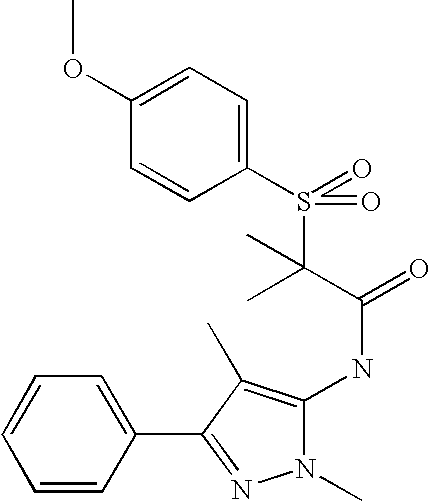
C1(OC)=CC=C(S(=O)(C(C(=O)NC2=C(C)C(C3=CC=CC=C3)=NN2C)(C)C)=O)C=C1
